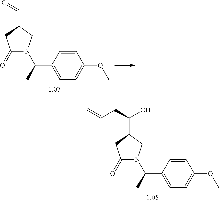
C1(=O)N(C(C)C2=CC=C(OC)C=C2)CC(C=O)C1.C1(=O)N(C(C)C2=CC=C(OC)C=C2)CC(C(CC=C)O)C1
